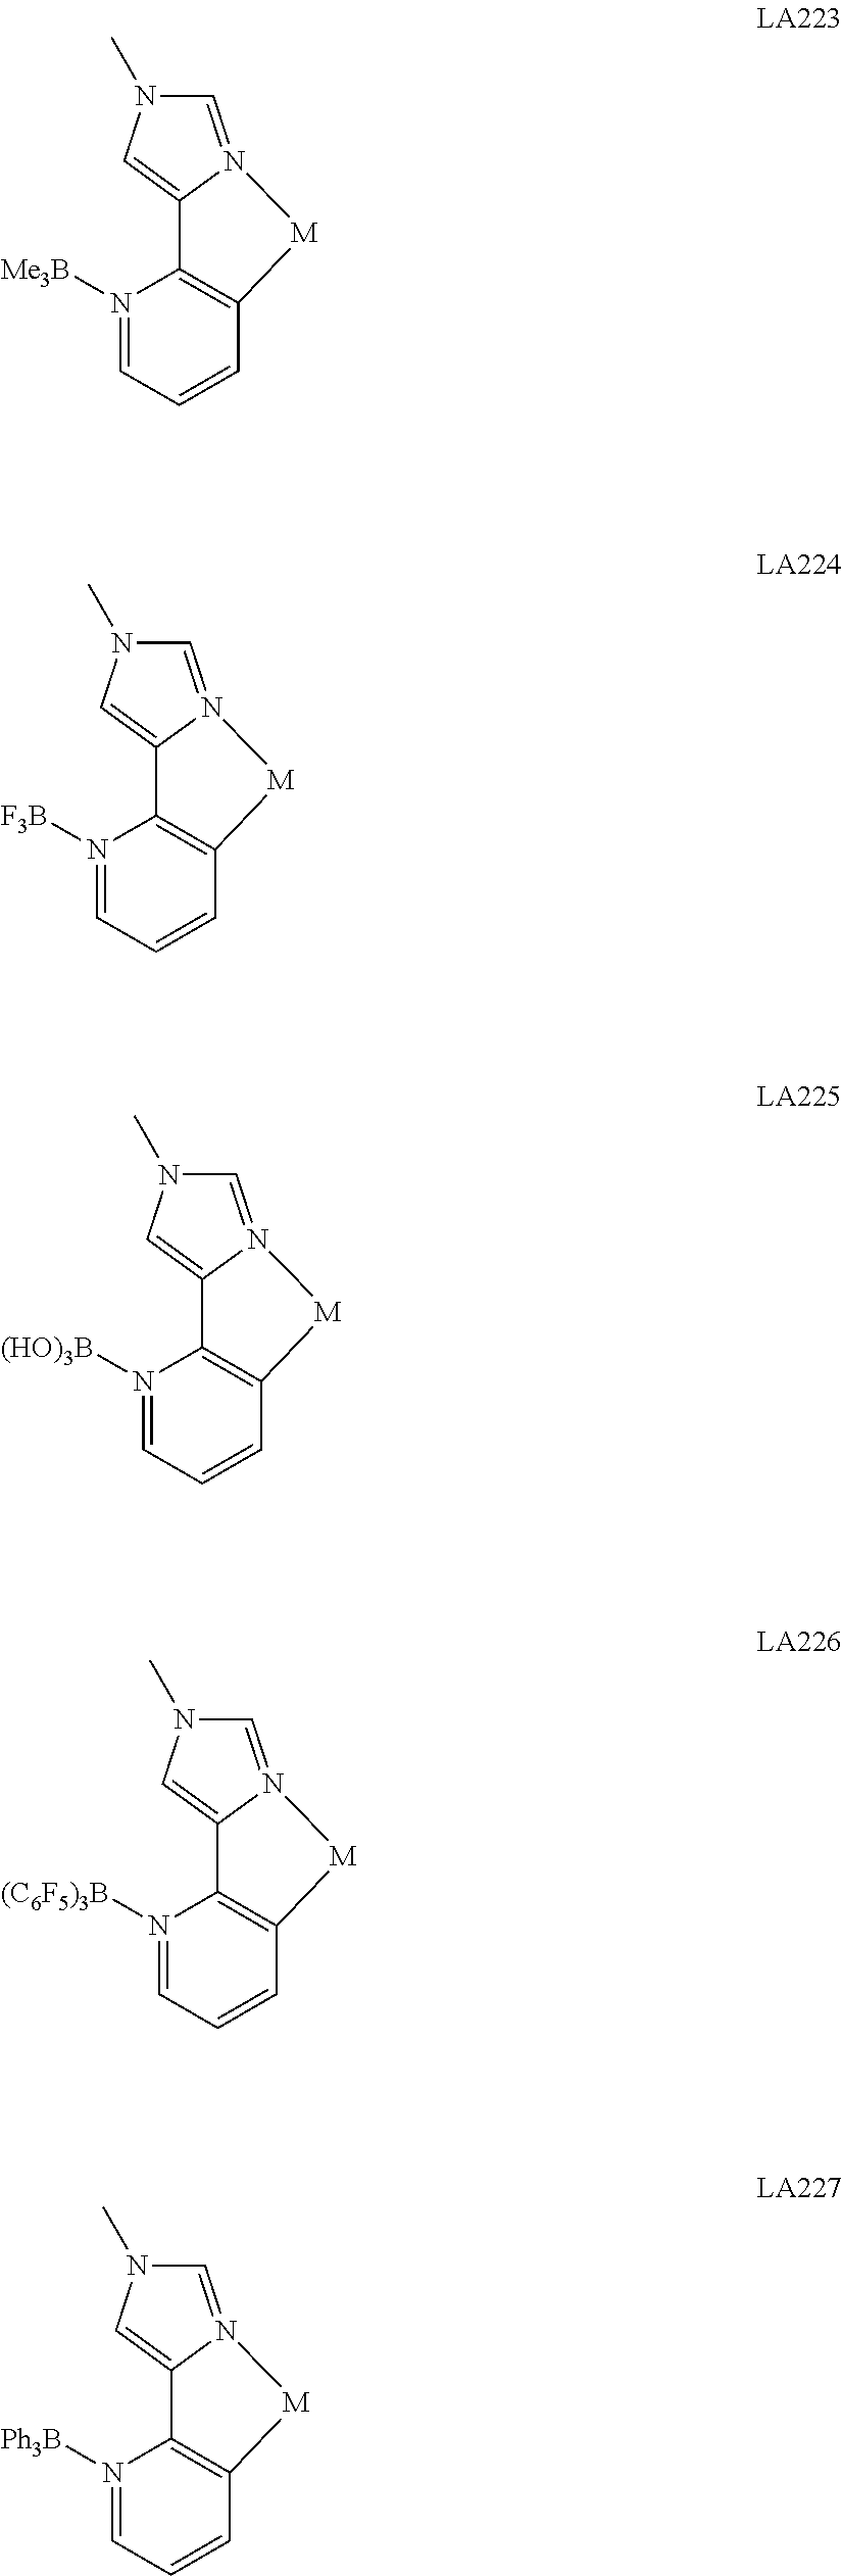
N1([Me3B])=CC=CC2=C1C1=CN(C)C=N1[M]2.N1([F3B])=CC=CC2=C1C1=CN(C)C=N1[M]2.N1([(HO)3B])=CC=CC2=C1C1=CN(C)C=N1[M]2.N1([(C6F5)3B])=CC=CC2=C1C1=CN(C)C=N1[M]2.N1([Ph3B])=CC=CC2=C1C1=CN(C)C=N1[M]2
